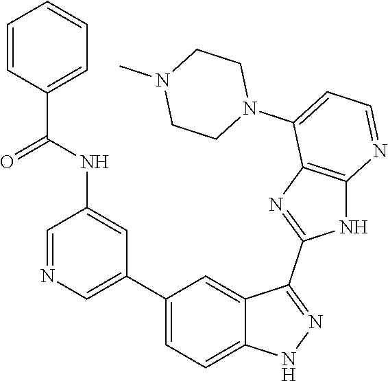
C1=NC=C(C2=CC=C3C(=C2)C(C2=NC4=C(N2)N=CC=C4N2CCN(C)CC2)=NN3)C=C1NC(C1=CC=CC=C1)=O
